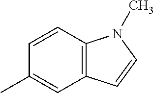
C12=C(C=CN1C)C=C(C)C=C2
